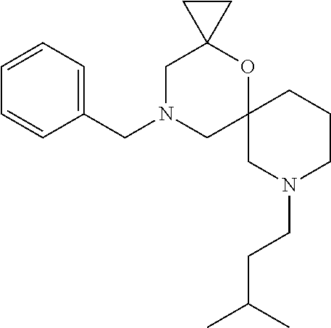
C1=CC=C(CN2CC3(OC4(C2)CC4)CN(CCC(C)C)CCC3)C=C1
